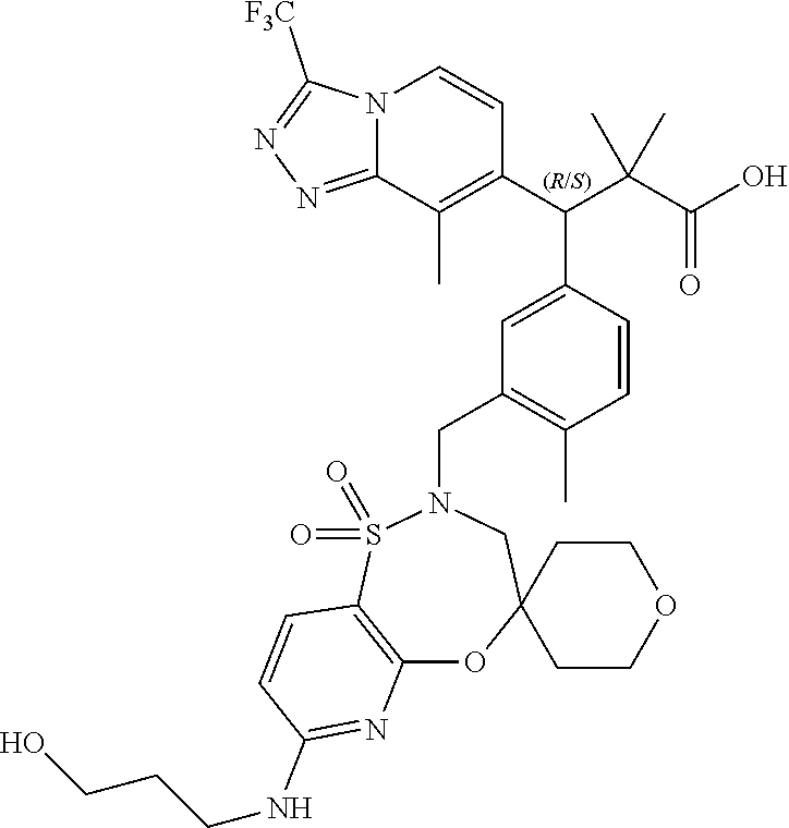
N12C(=NN=C1[F3C])C(C)=C(C(C(C(O)=O)(C)C)C1=CC(CN3S(=O)(=O)C4=C(OC5(C3)CCOCC5)N=C(NCCCO)C=C4)=C(C)C=C1)C=C2
